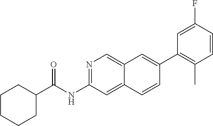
FC1=CC(C2=CC3=CN=C(NC(C4CCCCC4)=O)C=C3C=C2)=C(C)C=C1
